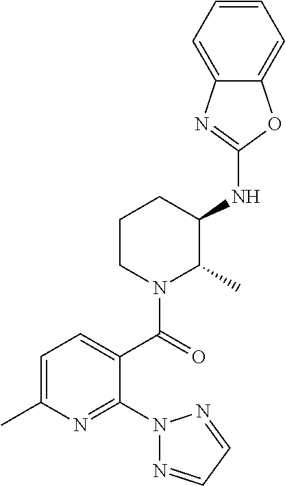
C1(NC2CCCN(C(=O)C3=CC=C(C)N=C3N3N=CC=N3)C2C)=NC2=CC=CC=C2O1
